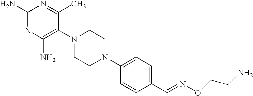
C1(N2CCN(C3=CC=C(C=NOCCN)C=C3)CC2)=C(N)N=C(N)N=C1C
